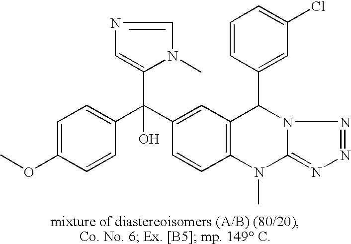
C1=C(OC)C=CC(C(C2=CC3=C(C=C2)N(C)C2=NN=NN2C3C2=CC(Cl)=CC=C2)(O)C2=CN=CN2C)=C1
